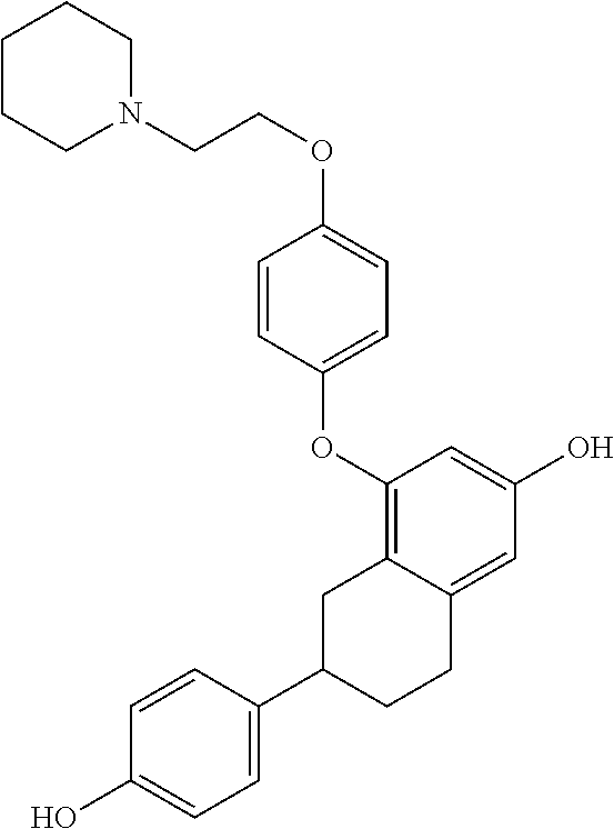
C1(OC2=CC=C(OCCN3CCCCC3)C=C2)=C2C(=CC(O)=C1)CCC(C1=CC=C(O)C=C1)C2
